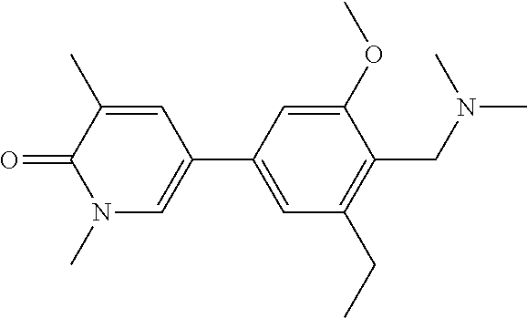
C1(C)=CC(C2=CC(CC)=C(CN(C)C)C(OC)=C2)=CN(C)C1=O
